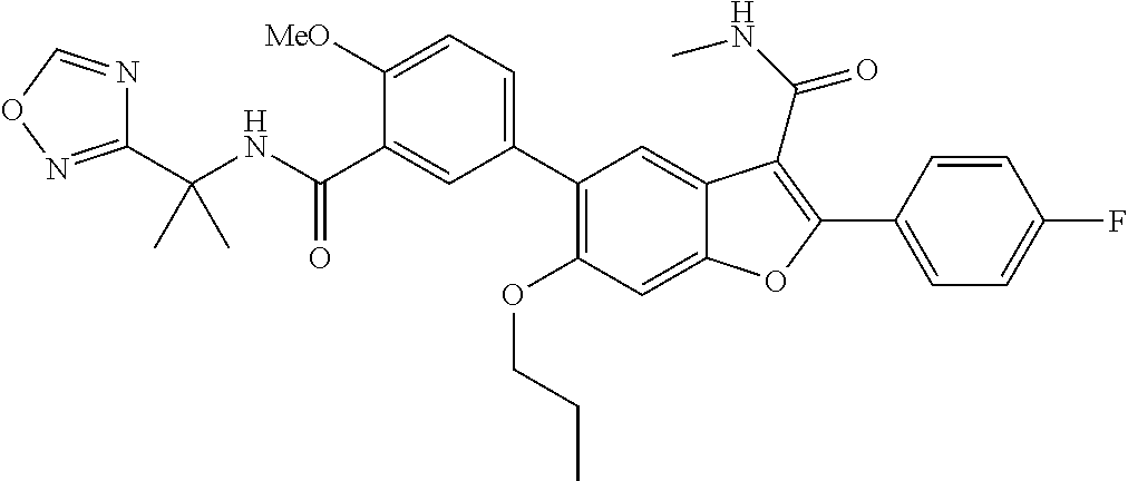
C(NC(C1=CC(C2=C(OCCC)C=C3C(=C2)C(C(NC)=O)=C(C2=CC=C(F)C=C2)O3)=CC=C1[MeO])=O)(C)(C)C1=NOC=N1
